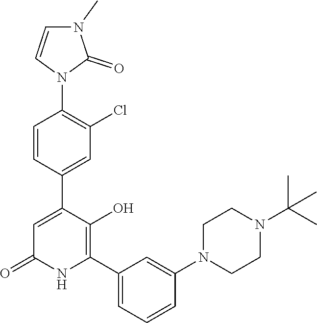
C1=CC(C2=CC(=O)NC(C3=CC=CC(N4CCN(C(C)(C)C)CC4)=C3)=C2O)=CC(Cl)=C1N1C(=O)N(C)C=C1
